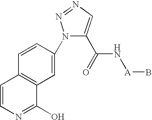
C1=C(N2C(C(=O)N[A]B)=CN=N2)C=CC2=C1C(O)=NC=C2
